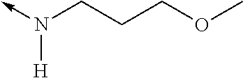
N(->C)(CCCOC)[H]
